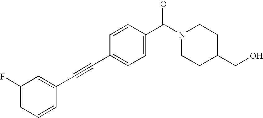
C1(F)=CC=CC(C#CC2=CC=C(C(N3CCC(CO)CC3)=O)C=C2)=C1
